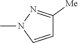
CN1C=CC([Me])=N1
